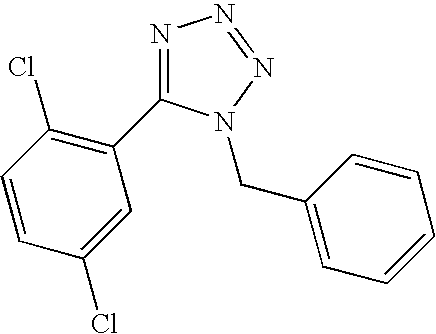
N1=C(C2=C(Cl)C=CC(Cl)=C2)N(CC2=CC=CC=C2)N=N1
